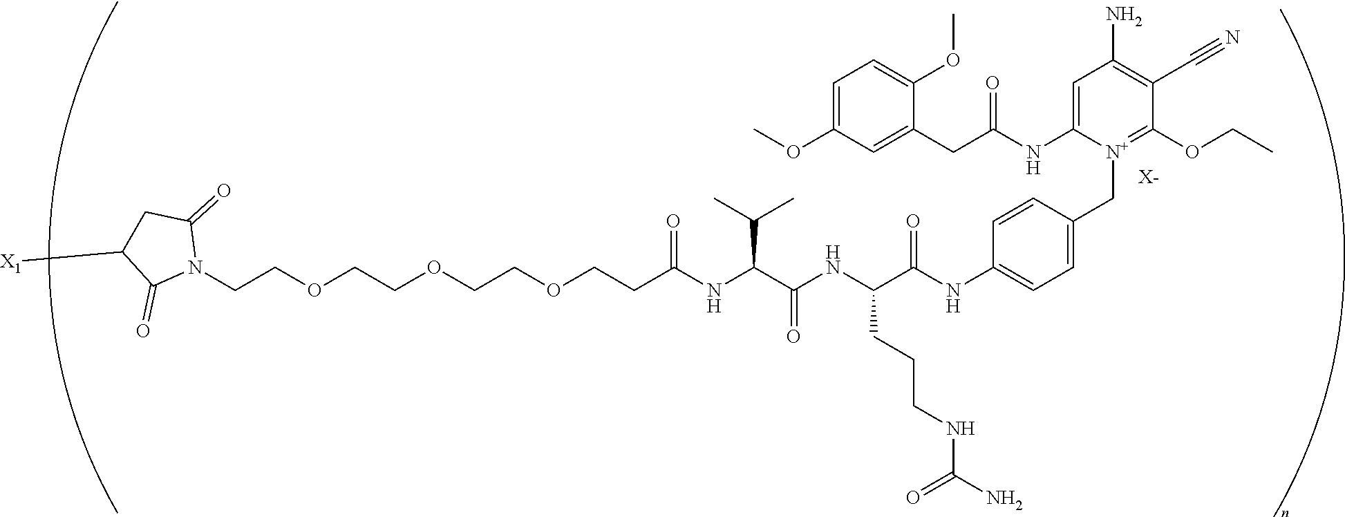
[X-].C(COCCOCCOCCC(NC(C(NC(C(NC1=CC=C(C[N+]2=C(OCC)C(C#N)=C(N)C=C2NC(CC2=CC(OC)=CC=C2OC)=O)C=C1)=O)CCCNC(=O)N)=O)C(C)C)=O)N1C(=O)CC([X1])C1=O
